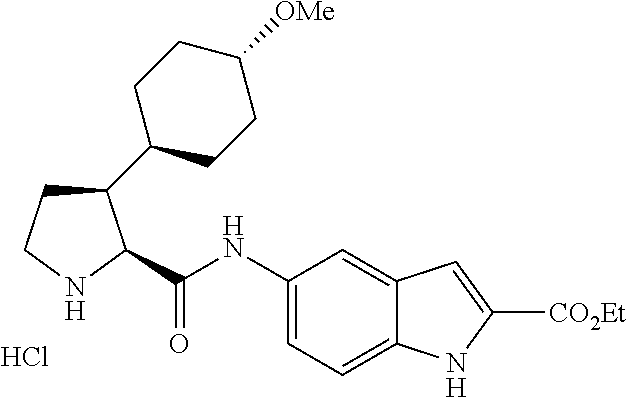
C1CNC(C(NC2=CC=C3C(=C2)C=C([CO2Et])N3)=O)C1C1CCC([OMe])CC1.Cl
